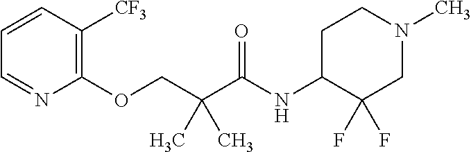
C1=CC([CF3])=C(OCC(C(=O)NC2CCN(C)CC2(F)F)(C)C)N=C1
